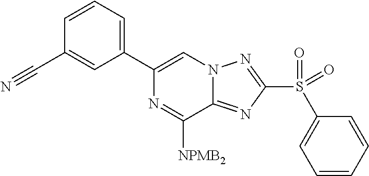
C1=CC=C(C2=CN3C(=NC(S(=O)(C4=CC=CC=C4)=O)=N3)C([NPMB2])=N2)C=C1C#N
